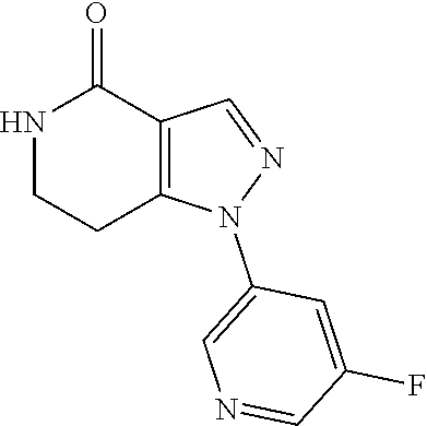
N1C(=O)C2=C(CC1)N(C1=CN=CC(F)=C1)N=C2
